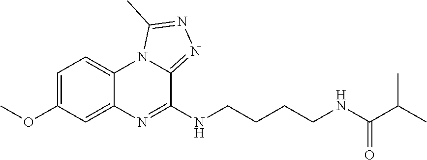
C1=C(OC)C=C2C(=C1)N1C(=NN=C1C)C(NCCCCNC(C(C)C)=O)=N2
